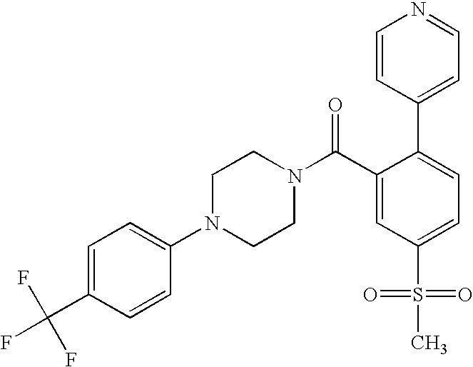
C1(C(F)(F)F)=CC=C(N2CCN(C(C3=CC(S(=O)(=O)C)=CC=C3C3=CC=NC=C3)=O)CC2)C=C1
